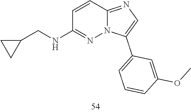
C12=NC=C(C3=CC=CC(OC)=C3)N1N=C(NCC1CC1)C=C2
